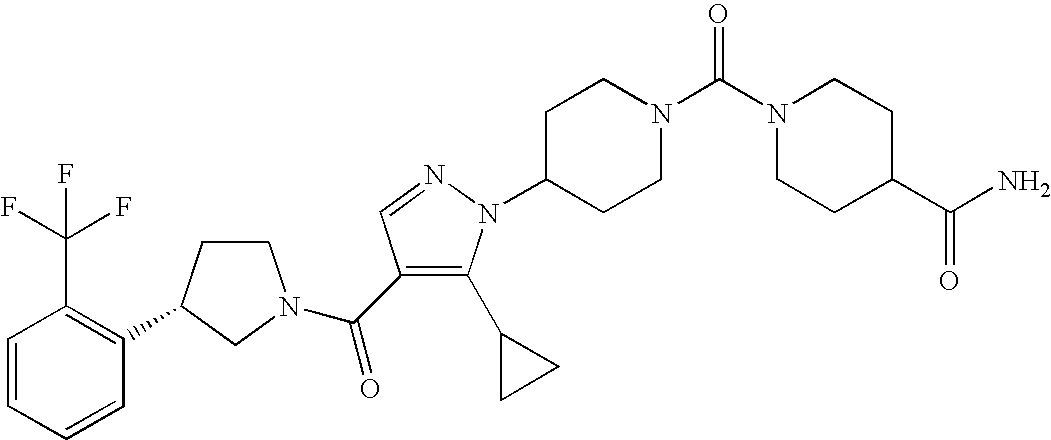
C1=CC=CC(C2CCN(C(=O)C3=C(C4CC4)N(C4CCN(C(N5CCC(C(=O)N)CC5)=O)CC4)N=C3)C2)=C1C(F)(F)F
